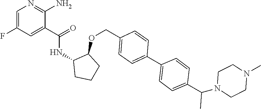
C1=C(F)C=C(C(=O)NC2CCCC2OCC2=CC=C(C3=CC=C(C(N4CCN(C)CC4)C)C=C3)C=C2)C(N)=N1
